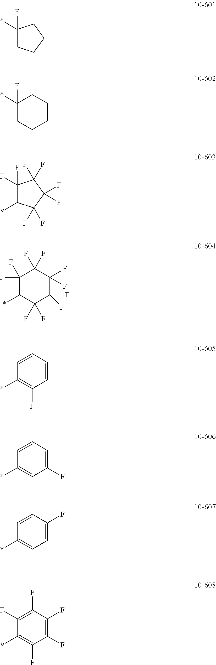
C1(F)(*)CCCC1.C1(*)(F)CCCCC1.C1(F)(F)C(*)C(F)(F)C(F)(F)C1(F)F.C1(F)(F)C(*)C(F)(F)C(F)(F)C(F)(F)C1(F)F.C1=CC=CC(F)=C1*.C1=CC=C(F)C=C1*.C1=CC(F)=CC=C1*.C1(F)=C(F)C(F)=C(F)C(F)=C1*
